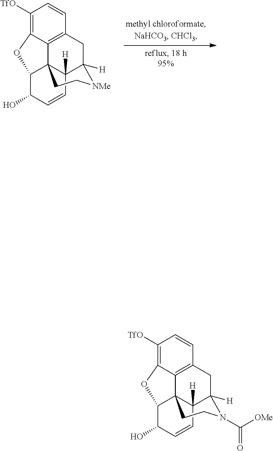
C12([H])C34C5=C(CC1([H])[NMe]CC3)C=CC([TfO])=C5OC4C(O)C=C2.C12([H])C34C5=C(CC1([H])N(C(=O)[OMe])CC3)C=CC([TfO])=C5OC4C(O)C=C2
